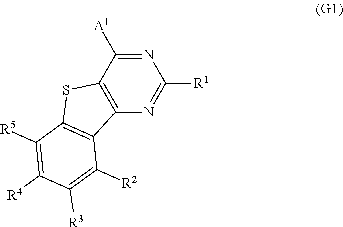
N1=C([A1])C2=C(N=C1[R1])C1=C(S2)C([R5])=C([R4])C([R3])=C1[R2]
